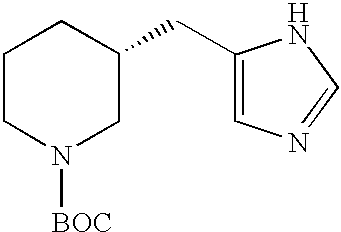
C1(CC2CCCN([BOC])C2)=CN=CN1
